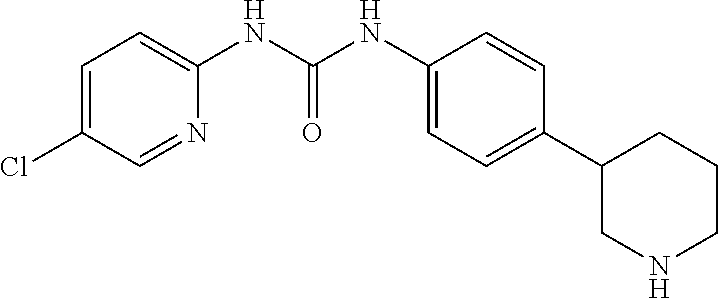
C1(NC(NC2=CC=C(Cl)C=N2)=O)=CC=C(C2CNCCC2)C=C1
